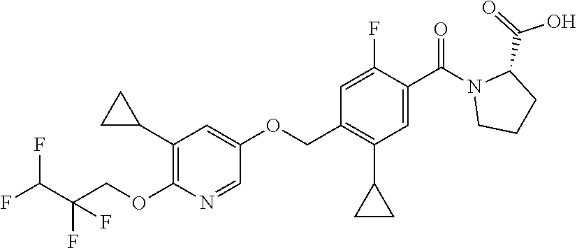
C(C(COC1=C(C2CC2)C=C(OCC2=C(C3CC3)C=C(C(N3CCCC3C(=O)O)=O)C(F)=C2)C=N1)(F)F)(F)F
